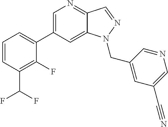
C1=C(C2=CC=CC(C(F)F)=C2F)C=C2C(=N1)C=NN2CC1=CC(C#N)=CN=C1
